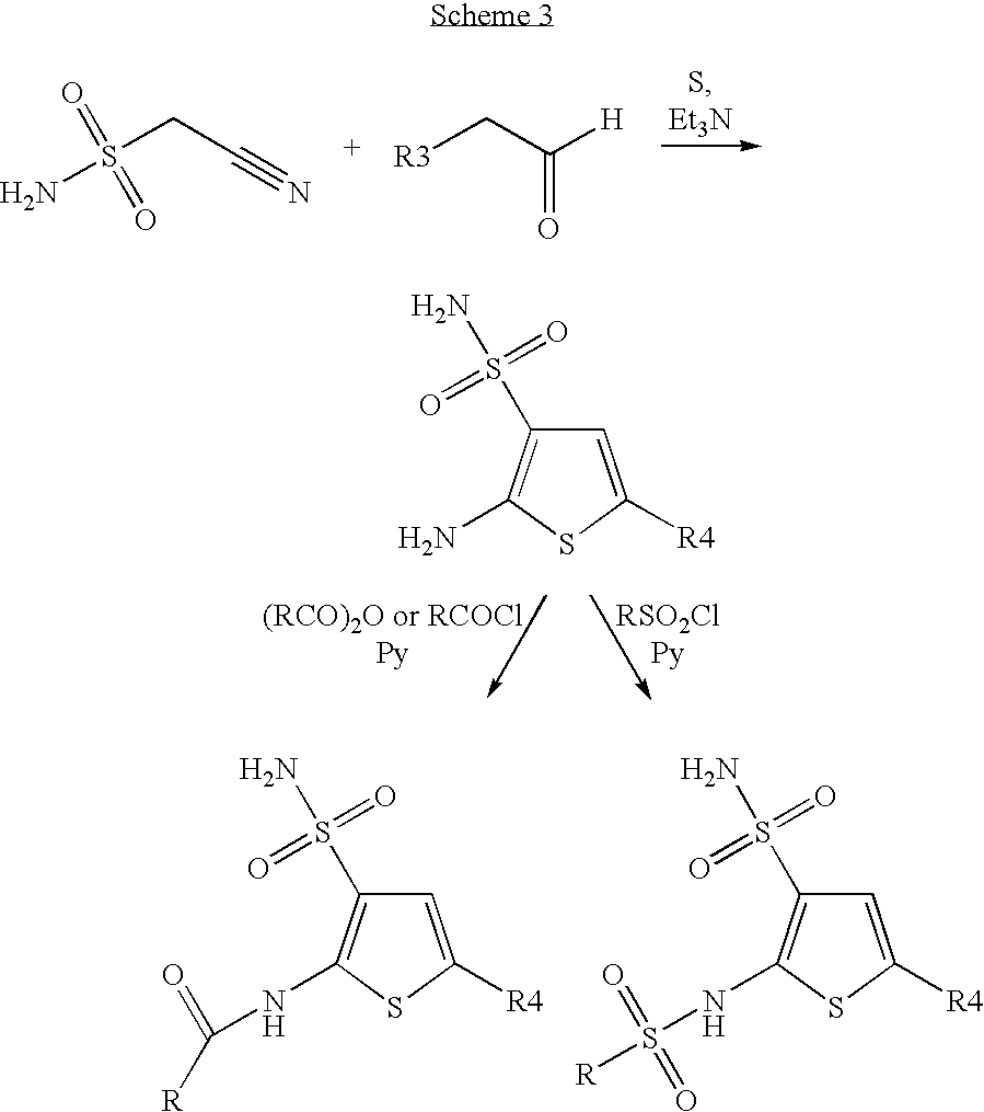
C1=C([R4])SC(N)=C1S(=O)(N)=O.C1=C([R4])SC(NS([R])(=O)=O)=C1S(=O)(N)=O.C1=C([R4])SC(NC(=O)[R])=C1S(=O)(N)=O.NS(CC#N)(=O)=O.[R3]CC([H])=O
